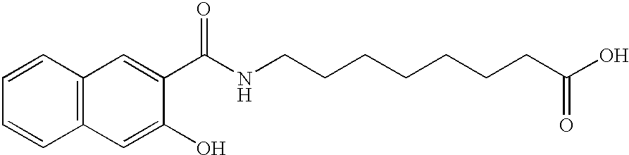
C1=CC=CC2=C1C=C(C(NCCCCCCCC(O)=O)=O)C(O)=C2
